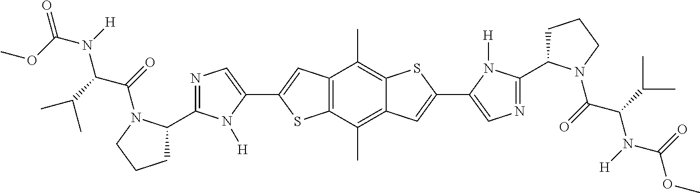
C1(C2CCCN2C(=O)C(C(C)C)N(C(=O)OC)[H])=NC=C(C2=CC3=C(C(C)=C4C(=C3C)SC(C3=CN=C(C5CCCN5C(=O)C(C(C)C)N(C(OC)=O)[H])N3[H])=C4)S2)N1[H]
